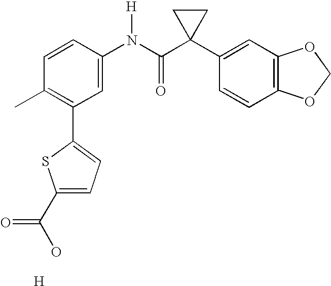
C1=CC(N(C(C2(C3=CC4=C(C=C3)OCO4)CC2)=O)[H])=CC(C2=CC=C(C(O)=O)S2)=C1C.[H]
